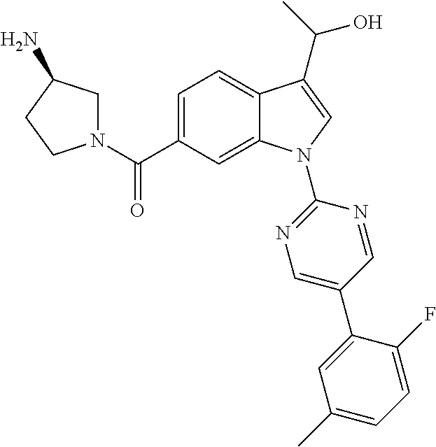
C(C1=CC=C2C(=C1)N(C1=NC=C(C3=CC(C)=CC=C3F)C=N1)C=C2C(C)O)(=O)N1CC(N)CC1
